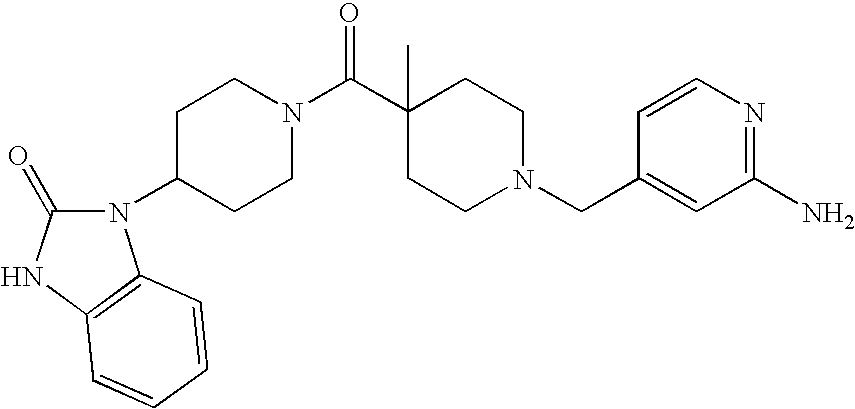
C1(CN2CCC(C(N3CCC(N4C(=O)NC5=C4C=CC=C5)CC3)=O)(C)CC2)=CC(N)=NC=C1
